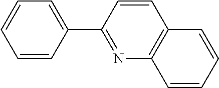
C1=CC(C2=NC3=C(C=C2)C=CC=C3)=CC=C1
